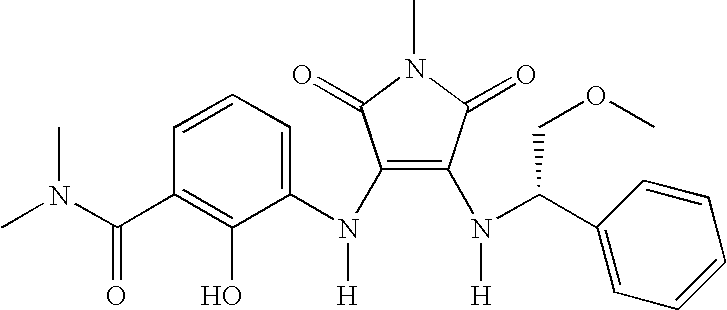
C1(N(C2=CC=CC(C(N(C)C)=O)=C2O)[H])=C(N(C(C2=CC=CC=C2)COC)[H])C(=O)N(C)C1=O
